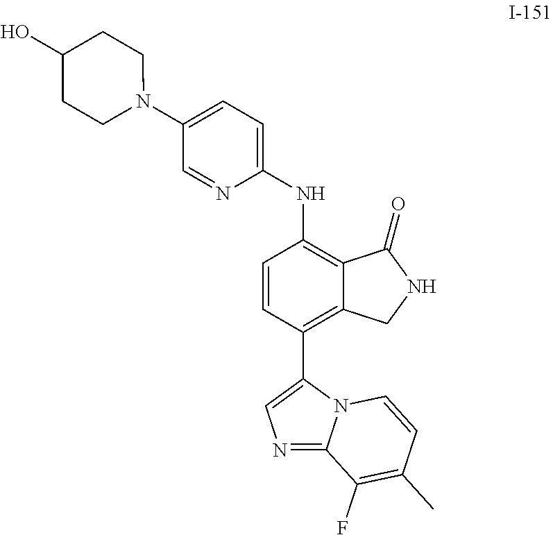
C12=C(NC3=CC=C(N4CCC(O)CC4)C=N3)C=CC(C3=CN=C4N3C=CC(C)=C4F)=C1CNC2=O
